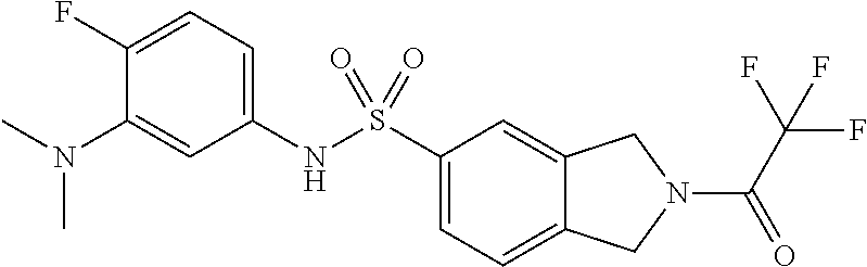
C1(NS(C2=CC=C3C(=C2)CN(C(C(F)(F)F)=O)C3)(=O)=O)=CC=C(F)C(N(C)C)=C1
